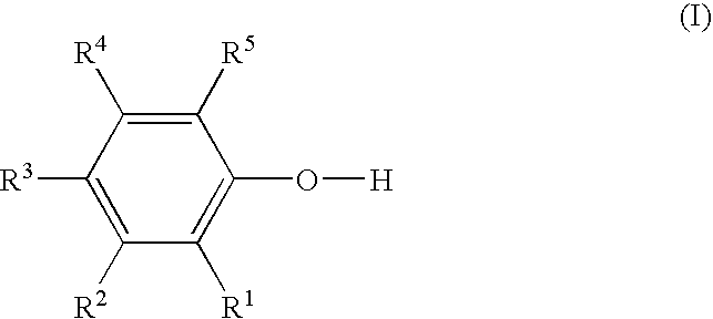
C1([R3])=C([R2])C([R1])=C(O[H])C([R5])=C1[R4]
